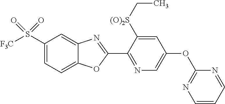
C1=C2C(=CC=C1S([F3C])(=O)=O)OC(C1=NC=C(OC3=NC=CC=N3)C=C1[(O)2S]CC)=N2
